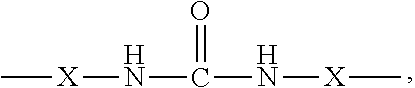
C[X]NC(=O)N[X]C
